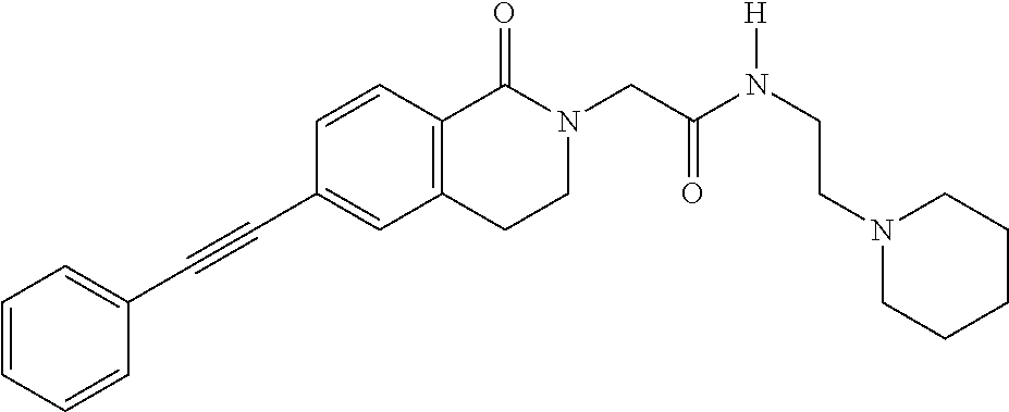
C1=CC=CC(C#CC2=CC3=C(C=C2)C(=O)N(CC(N([H])CCN2CCCCC2)=O)CC3)=C1
